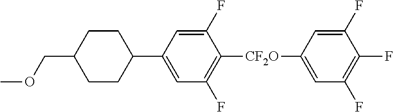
C1CC(C2=CC(F)=C([CF2O]C3=CC(F)=C(F)C(F)=C3)C(F)=C2)CCC1COC
